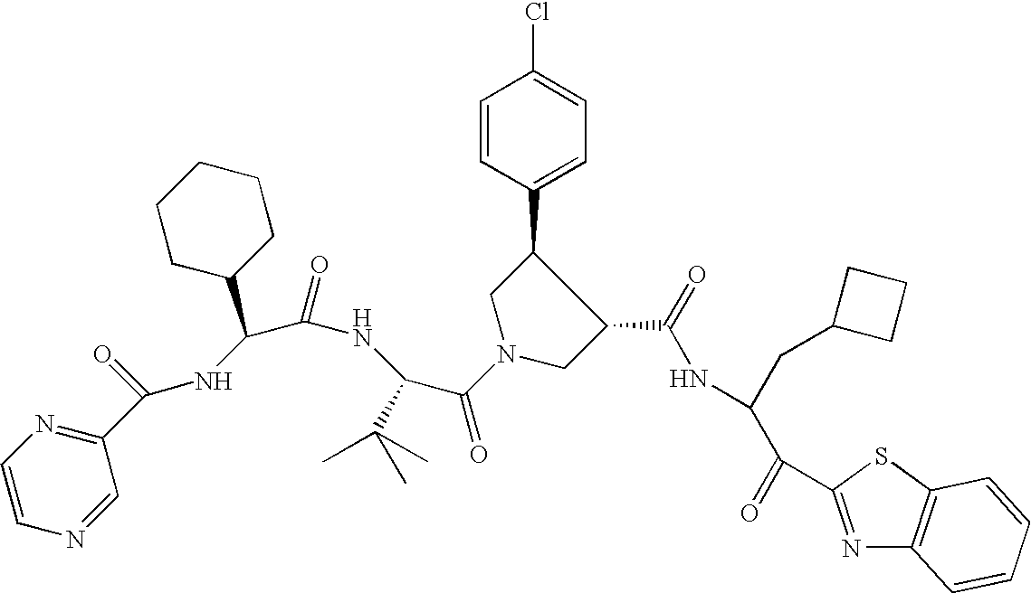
C1(C(NC(C(NC(C(N2CC(C(=O)NC(C(C3=NC4=C(S3)C=CC=C4)=O)CC3CCC3)C(C3=CC=C(Cl)C=C3)C2)=O)C(C)(C)C)=O)C2CCCCC2)=O)=NC=CN=C1
